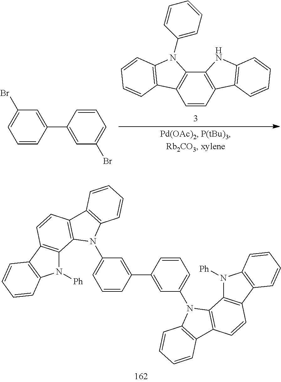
C1=CC(C2=CC(Br)=CC=C2)=CC(Br)=C1.C1=CC2=C(C3=C1C1=C(N3C3=CC=CC=C3)C=CC=C1)NC1=C2C=CC=C1.C1=CC(C2=CC(N3C4=C(C=CC5=C4N([Ph])C4=C5C=CC=C4)C4=C3C=CC=C4)=CC=C2)=CC(N2C3=C(C=CC4=C3N([Ph])C3=C4C=CC=C3)C3=C2C=CC=C3)=C1
